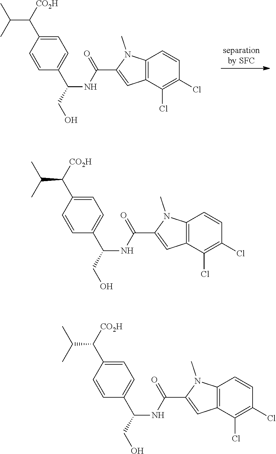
C1=CC2=C(C(Cl)=C1Cl)C=C(C(NC(C1=CC=C(C([CO2H])C(C)C)C=C1)CO)=O)N2C.C1=CC2=C(C(Cl)=C1Cl)C=C(C(NC(C1=CC=C(C([CO2H])C(C)C)C=C1)CO)=O)N2C.C1=CC2=C(C(Cl)=C1Cl)C=C(C(NC(C1=CC=C(C([CO2H])C(C)C)C=C1)CO)=O)N2C
